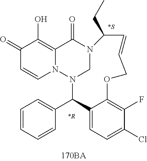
C1(=O)C=CN2C(=C1O)C(=O)N1CN2C(C2=CC=CC=C2)C2=CC=C(Cl)C(F)=C2OCC=CC1CC.[*R].[*S]
